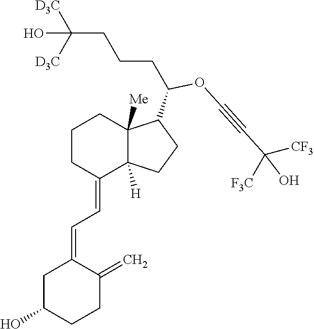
C1CC(=CC=C2CC(O)CCC2=C)C2([H])C([Me])(C1)C(C(OC#CC([CF3])([F3C])O)CCCC([D3C])([D3C])O)CC2
